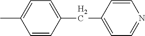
CC1=CC=C(CC2=CC=NC=C2)C=C1
